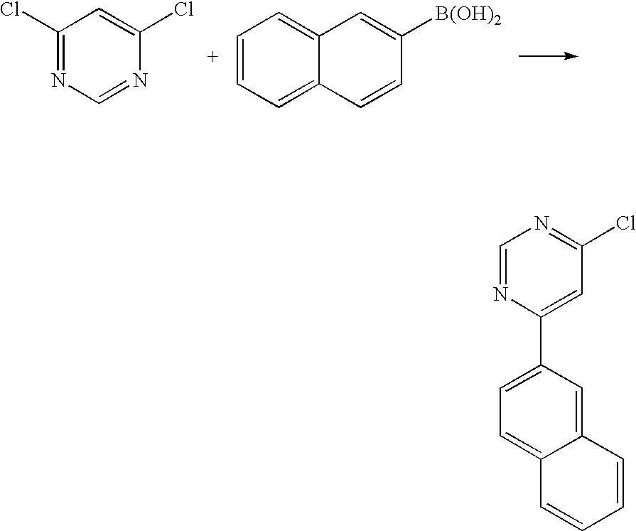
C1(Cl)=NC=NC(Cl)=C1.C1=CC=C2C(=C1)C=C([B(OH)2])C=C2.ClC1=NC=NC(C2=CC=C3C(=C2)C=CC=C3)=C1
